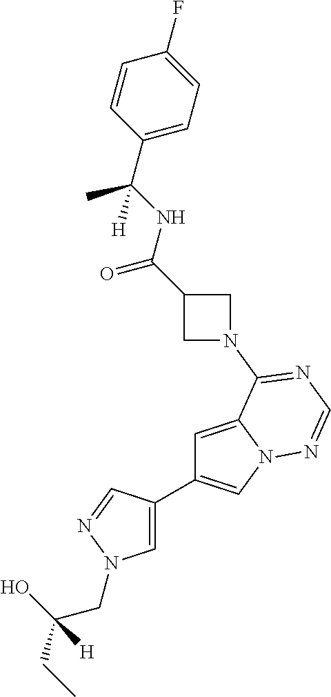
C1=C(C2=CN3C(=C2)C(N2CC(C(NC(C4=CC=C(F)C=C4)(C)[H])=O)C2)=NC=N3)C=NN1CC(O)(CC)[H]
